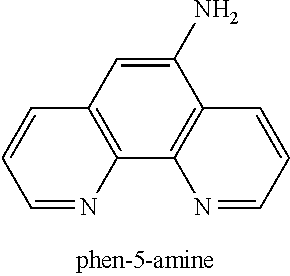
C1=NC2=C(C=C1)C=C(N)C1=C2N=CC=C1
